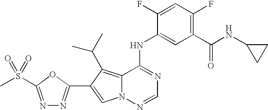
C12=C(C(C)C)C(C3=NN=C(S(C)(=O)=O)O3)=CN1N=CN=C2NC1=CC(C(NC2CC2)=O)=C(F)C=C1F
